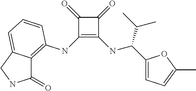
C1(NC2=C3C(=CC=C2)CNC3=O)=C(NC(C2=CC=C(C)O2)C(C)C)C(=O)C1=O
